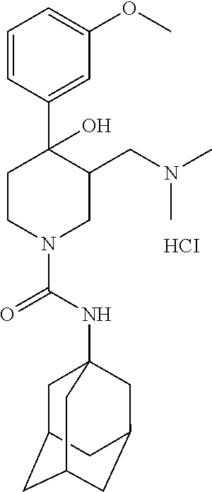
C1=CC(C2(O)CCN(C(NC34CC5CC(CC(C3)C5)C4)=O)CC2CN(C)C)=CC(OC)=C1.[HCI]
